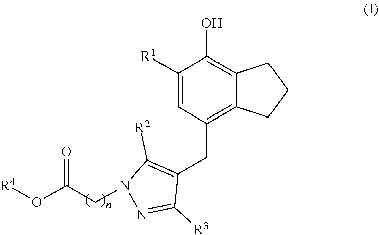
OC1=C2C(=C(CC3=C([R2])N(CC(O[R4])=O)N=C3[R3])C=C1[R1])CCC2
